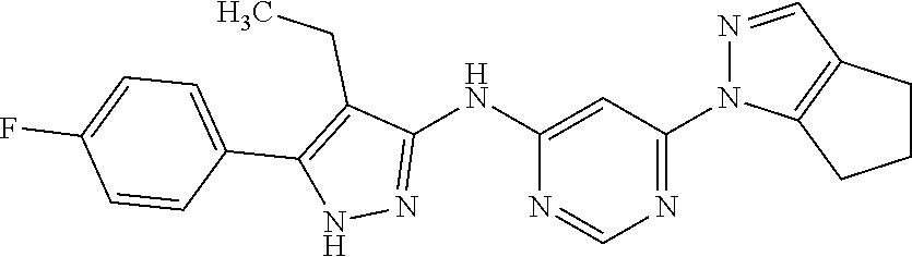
C1(N2N=CC3=C2CCC3)=NC=NC(NC2=NNC(C3=CC=C(F)C=C3)=C2CC)=C1
